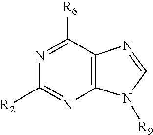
C12=C(C([R6])=NC([R2])=N1)N=CN2[R9]
